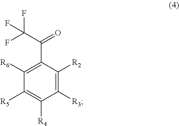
C1([R3])=C([R2])C(C(C(F)(F)F)=O)=C([R6])C([R5])=C1[R4]
